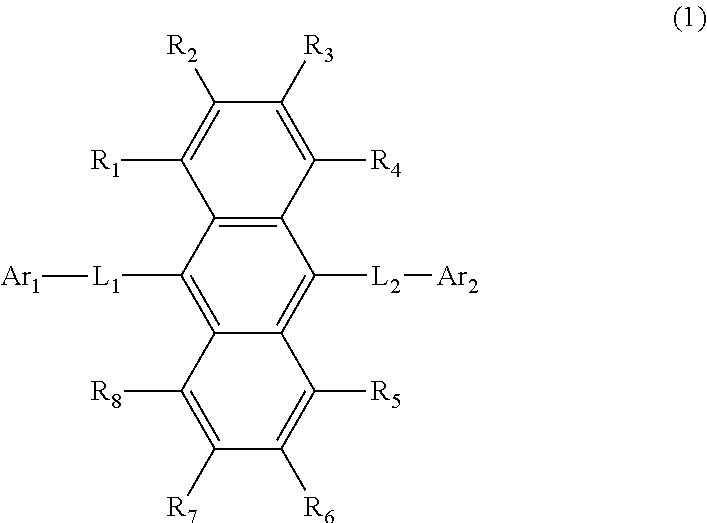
C1([R2])=C([R1])C2=C(C([R4])=C1[R3])C([L2][Ar2])=C1C(=C2[L1][Ar1])C([R8])=C([R7])C([R6])=C1[R5]
